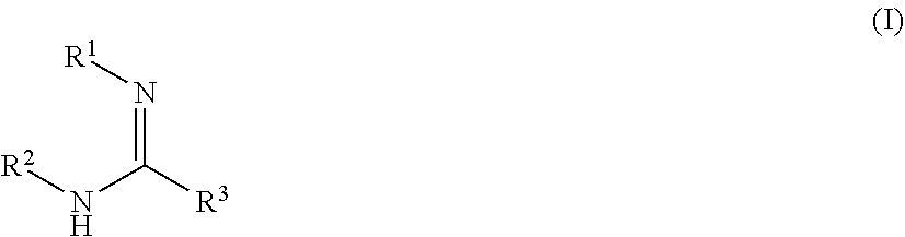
[R2]NC(=N[R1])[R3]
